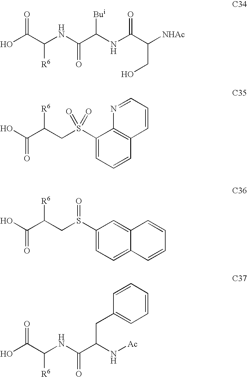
OC(C(NC(C([Bui])NC(C(CO)[NHAc])=O)=O)[R6])=O.OC(C(CS(C1=CC=CC2=C1N=CC=C2)(=O)=O)[R6])=O.OC(C(CS(C1=CC=C2C(=C1)C=CC=C2)=O)[R6])=O.OC(C(NC(C(N[Ac])CC1=CC=CC=C1)=O)[R6])=O
